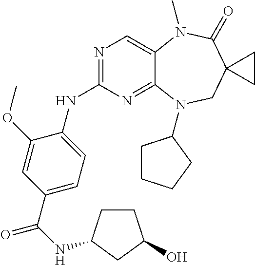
N1=C(NC2=CC=C(C(=O)NC3CCC(O)C3)C=C2OC)N=C2C(=C1)N(C)C(=O)C1(CN2C2CCCC2)CC1
